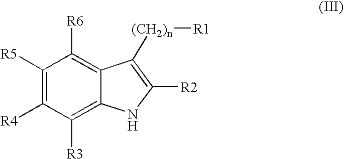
C1([R5])=C([R4])C([R3])=C2C(=C1[R6])C([(CH2)n][R1])=C([R2])N2
